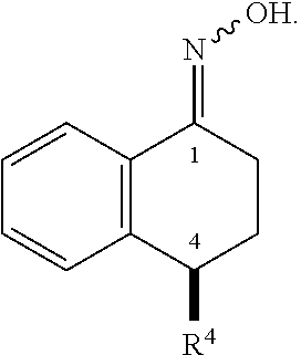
C12=C(C=CC=C1)C(=N[OH])CCC2[R4]
